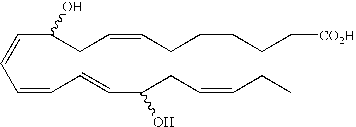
C(=CC=CC=CC(CC=CCC)O)C(CC=CCCCCC[CO2H])O
